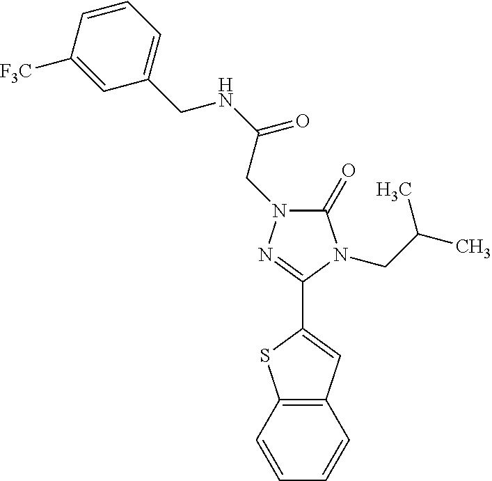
C1(=O)N(CC(NCC2=CC=CC([F3C])=C2)=O)N=C(C2=CC3=C(S2)C=CC=C3)N1CC(C)C
